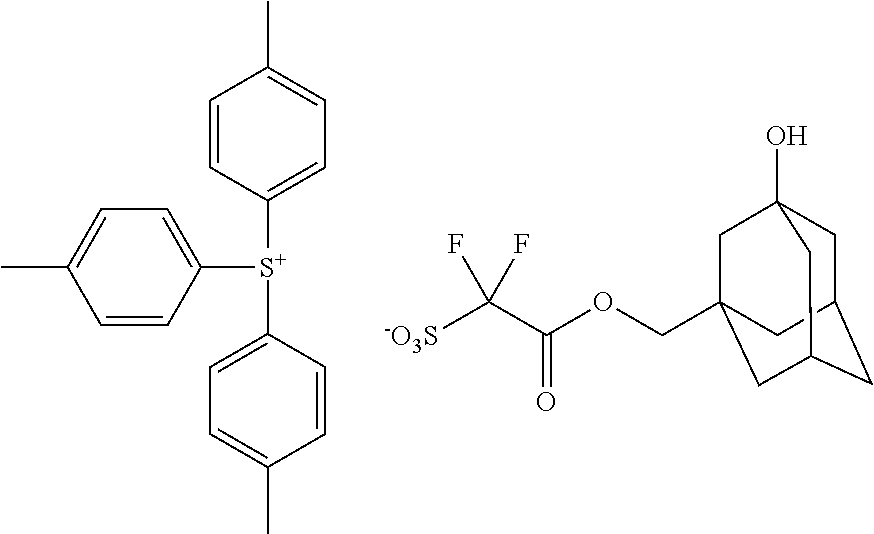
C1=C(C)C=CC([S+](C2=CC=C(C)C=C2)C2=CC=C(C)C=C2)=C1.C1C2CC3CC(COC(C([-O3S])(F)F)=O)(CC1(O)C3)C2
